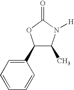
C1(C2=CC=CC=C2)C(C)N([H])C(=O)O1
